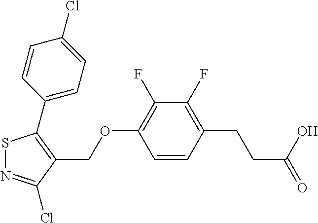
S1N=C(Cl)C(COC2=C(F)C(F)=C(CCC(=O)O)C=C2)=C1C1=CC=C(Cl)C=C1
